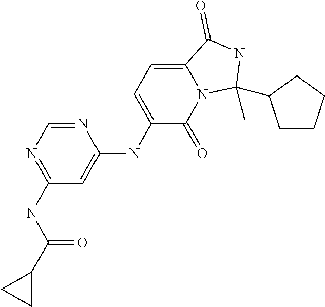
C1(NC(C2CC2)=O)=NC=NC(NC2=CC=C3N(C2=O)C(C)(C2CCCC2)NC3=O)=C1
